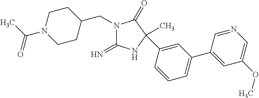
N1(CC2CCN(C(=O)C)CC2)C(=N)NC(C)(C2=CC(C3=CC(OC)=CN=C3)=CC=C2)C1=O
